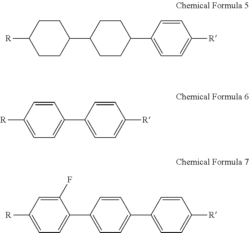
C1(C2CCC(C3CCC([R])CC3)CC2)=CC=C([R])C=C1.C1(C2=CC=C(C3=CC=C([R])C=C3F)C=C2)=CC=C([R])C=C1.C1(C2=CC=C([R])C=C2)=CC=C([R])C=C1
